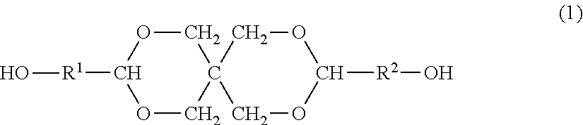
C1OC([R1]O)OCC12COC([R2]O)OC2
